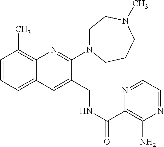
C1=CC=C2C(=C1C)N=C(N1CCN(C)CCC1)C(CNC(C1=C(N)N=CC=N1)=O)=C2
